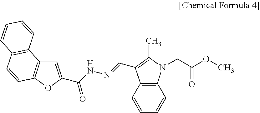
C1=CC2=C(C=C1)N(CC(=O)OC)C(C)=C2C=NNC(=O)C1=CC2=C(O1)C=CC1=C2C=CC=C1
